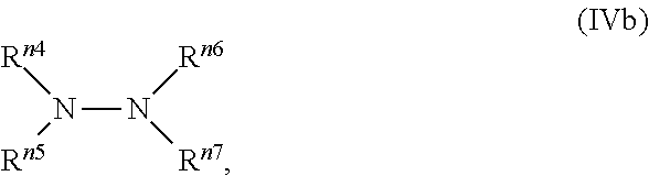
N(N([Rn6])[Rn7])([Rn4])[Rn5]
